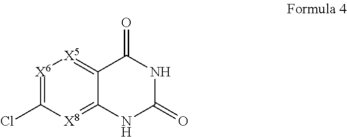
[X6]1=C(Cl)[X8]=C2C(=[X5]1)C(=O)NC(=O)N2
